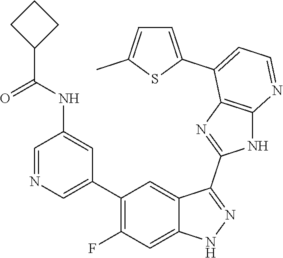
C1=NC=C(C2=C(F)C=C3C(=C2)C(C2=NC4=C(N2)N=CC=C4C2=CC=C(C)S2)=NN3)C=C1NC(C1CCC1)=O
